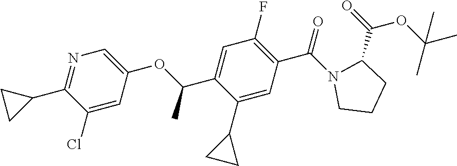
C1(C2CC2)=CC(C(=O)N2CCCC2C(=O)OC(C)(C)C)=C(F)C=C1C(OC1=CN=C(C2CC2)C(Cl)=C1)C
